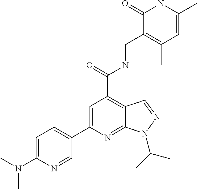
C1(C2=CC(C(=O)NCC3=C(C)C=C(C)NC3=O)=C3C(=N2)N(C(C)C)N=C3)=CC=C(N(C)C)N=C1
